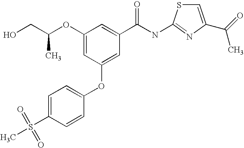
C1(OC(CO)C)=CC(OC2=CC=C(S(C)(=O)=O)C=C2)=CC(C(NC2=NC(C(=O)C)=CS2)=O)=C1
